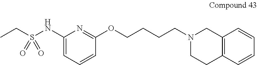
C1(NS(=O)(=O)CC)=CC=CC(OCCCCN2CCC3=C(C2)C=CC=C3)=N1
